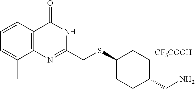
S(C1CCC(CN)CC1)CC1=NC2=C(C=CC=C2C)C(=O)N1.[CF3COOH]
